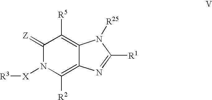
C1(=[Z])N([X][R3])C([R2])=C2C(=C1[R5])N([R25])C([R1])=N2
